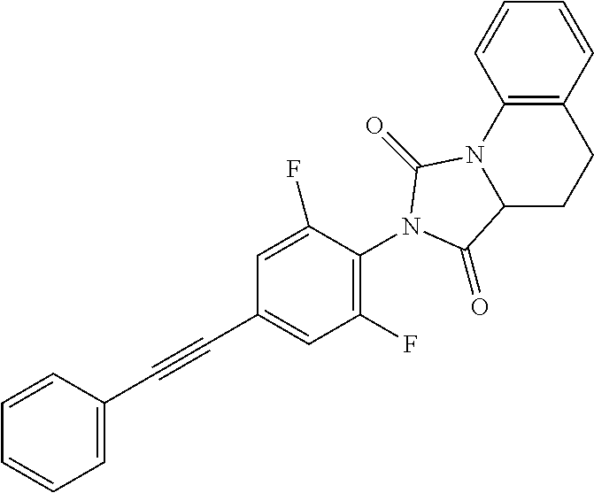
C1(C#CC2=CC=CC=C2)=CC(F)=C(N2C(=O)N3C4=C(C=CC=C4)CCC3C2=O)C(F)=C1
